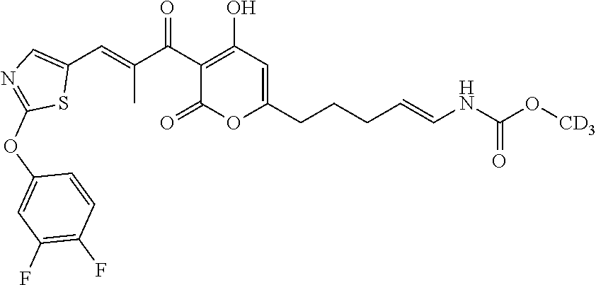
C1(C(C(C)=CC2=CN=C(OC3=CC(F)=C(F)C=C3)S2)=O)=C(O)C=C(CCCC=CNC(=O)O[CD3])OC1=O
